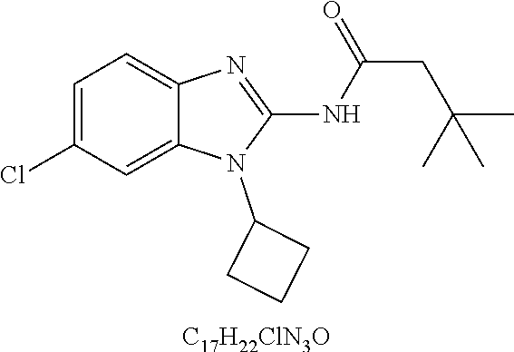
C1=C(Cl)C=C2C(=C1)N=C(NC(CC(C)(C)C)=O)N2C1CCC1.[C17H22ClN3O]
